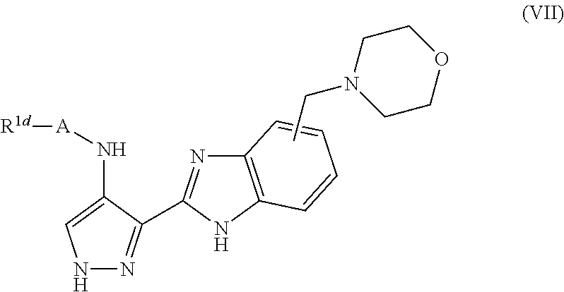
N1N=C(C2=NC3=C(N2)C=CC=C3)C(N[A][R1d])=C1.CCN1CCOCC1
